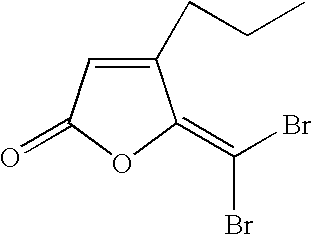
C1(CCC)=CC(=O)OC1=C(Br)Br
